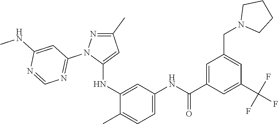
C1(C)=NN(C2=NC=NC(NC)=C2)C(NC2=CC(NC(=O)C3=CC(CN4CCCC4)=CC(C(F)(F)F)=C3)=CC=C2C)=C1
